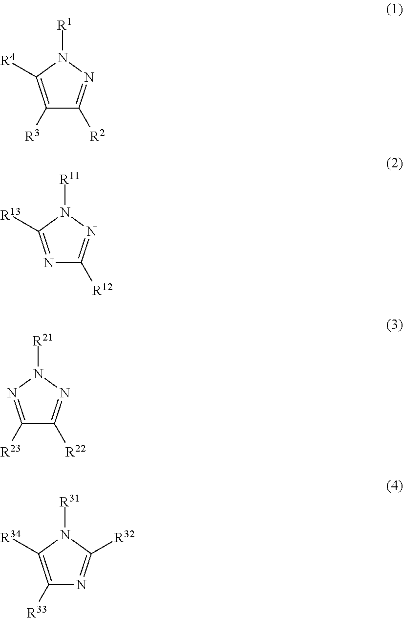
C1([R3])=C([R4])N([R1])N=C1[R2].N1=C([R13])N([R11])N=C1[R12].C1([R23])=NN([R21])N=C1[R22].C1([R33])=C([R34])N([R31])C([R32])=N1
